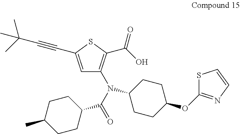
C1=C(C#CC(C)(C)C)SC(C(O)=O)=C1N(C(=O)C1CCC(C)CC1)C1CCC(OC2=NC=CS2)CC1
